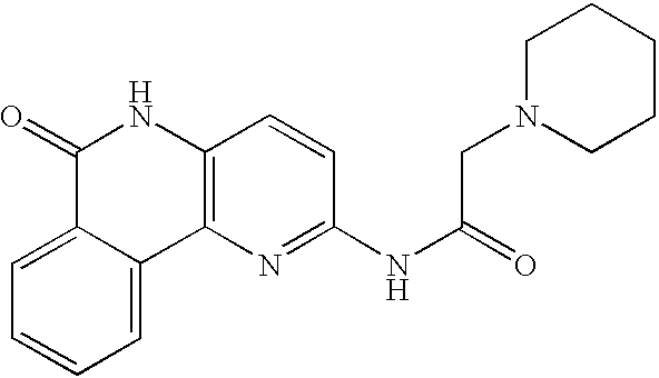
C12=CC=CC=C1C1=C(NC2=O)C=CC(NC(CN2CCCCC2)=O)=N1
